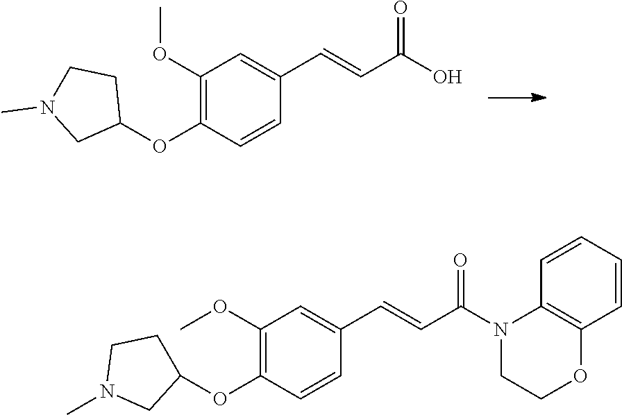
C1(OC)=C(OC2CCN(C)C2)C=CC(C=CC(O)=O)=C1.C1(OC)=C(OC2CCN(C)C2)C=CC(C=CC(N2CCOC3=C2C=CC=C3)=O)=C1
